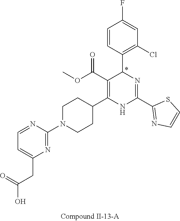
C1=C(F)C=CC(C2N=C(C3=NC=CS3)NC(C3CCN(C4=NC(CC(=O)O)=CC=N4)CC3)=C2C(OC)=O)=C1Cl
